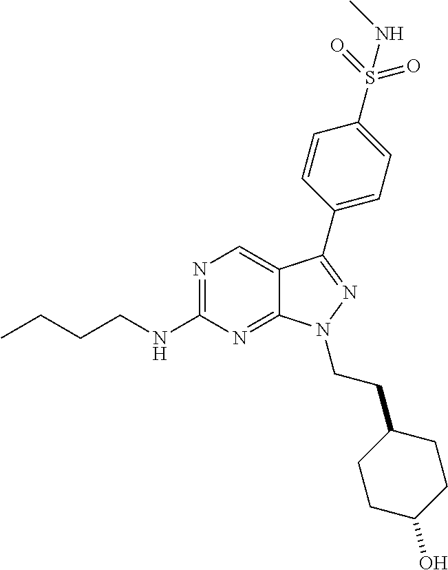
N1=C(NCCCC)N=C2C(=C1)C(C1=CC=C(S(=O)(=O)NC)C=C1)=NN2CCC1CCC(O)CC1
